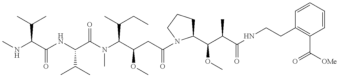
N(C(C(C)C)C(NC(C(N(C(C(CC(=O)N1C(C(C(C(NCCC2=C(C([OMe])=O)C=CC=C2)=O)C)OC)CCC1)OC)C(C)CC)C)=O)C(C)C)=O)C
